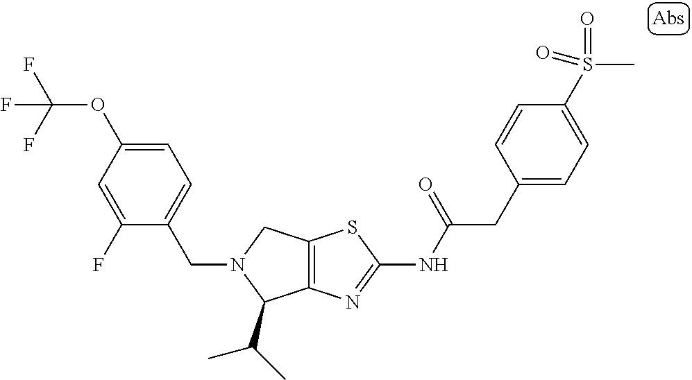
C12=C(N=C(NC(CC3=CC=C(S(C)(=O)=O)C=C3)=O)S1)C(C(C)C)N(CC1=CC=C(OC(F)(F)F)C=C1F)C2
